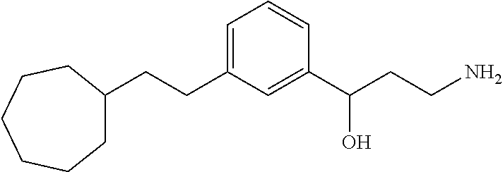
C1(CCC2=CC=CC(C(CCN)O)=C2)CCCCCC1
